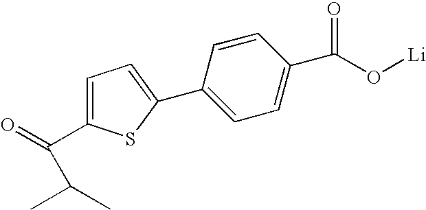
C1=C(C(=O)C(C)C)SC(C2=CC=C(C(O[Li])=O)C=C2)=C1
